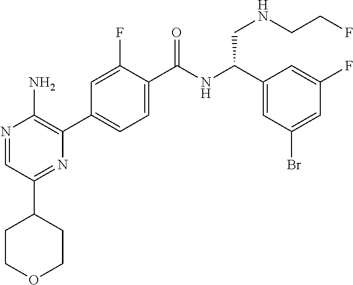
N1=CC(C2CCOCC2)=NC(C2=CC=C(C(NC(C3=CC(Br)=CC(F)=C3)CNCCF)=O)C(F)=C2)=C1N
